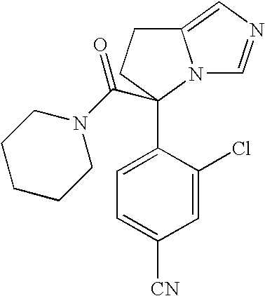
C1=C(C2(C(N3CCCCC3)=O)N3C(=CN=C3)CC2)C(Cl)=CC([CN])=C1
